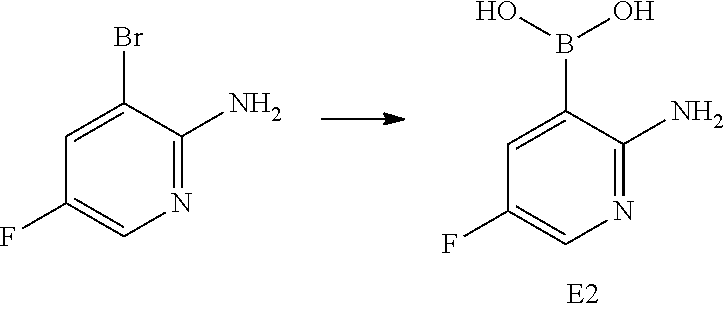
C1=C(B(O)O)C(N)=NC=C1F.C1=C(Br)C(N)=NC=C1F
